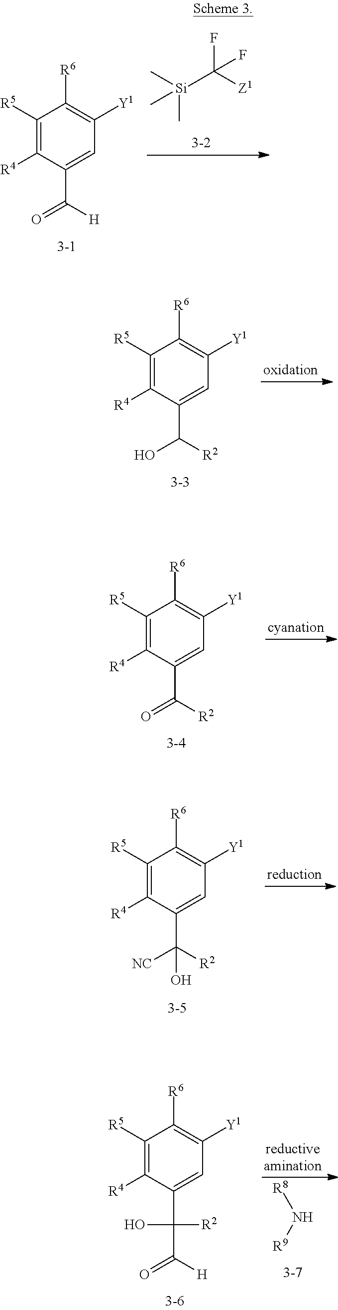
C1([R5])=C([R4])C(C(=O)[H])=CC([Y1])=C1[R6].[Si](C([Z1])(F)F)(C)(C)C.C1([R5])=C([R4])C(C(O)[R2])=CC([Y1])=C1[R6].C1([R5])=C([R4])C(C(=O)[R2])=CC([Y1])=C1[R6].C1([R5])=C([R4])C(C([NC])([R2])O)=CC([Y1])=C1[R6].C1([R5])=C([R4])C(C(O)(C(=O)[H])[R2])=CC([Y1])=C1[R6].[R8]N[R9]
